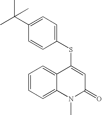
C1(C(C)(C)C)=CC=C(SC2=CC(=O)N(C)C3=CC=CC=C23)C=C1
